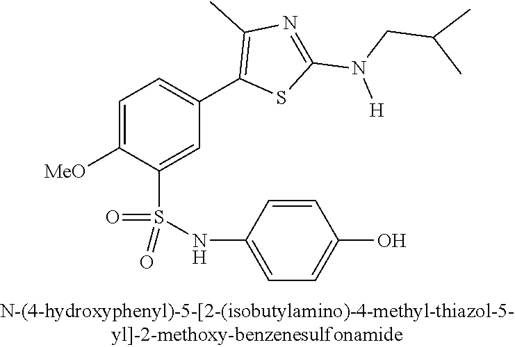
C1=C([OMe])C(S(NC2=CC=C(O)C=C2)(=O)=O)=CC(C2=C(C)N=C(N(CC(C)C)[H])S2)=C1
